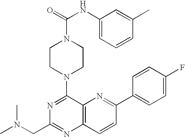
N1=C(N2CCN(C(=O)NC3=CC=CC(C)=C3)CC2)C2=C(N=C1CN(C)C)C=CC(C1=CC=C(F)C=C1)=N2
